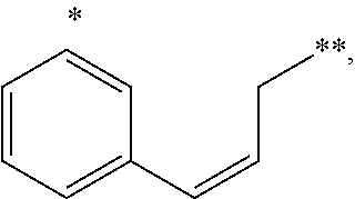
C1=CC=C(C=CC[**])C=C1
